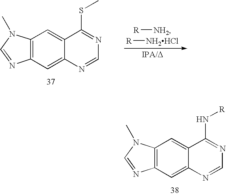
[R][NH2].[R][NH2HCl].C12=C(C=C3C(=C1)C(SC)=NC=N3)N=CN2C.C12=C(C=C3C(=C1)C(N[R])=NC=N3)N=CN2C
